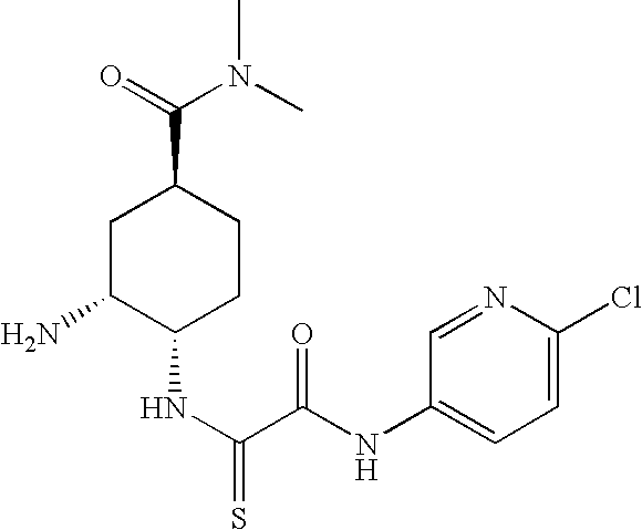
C1C(N)C(NC(=S)C(NC2=CC=C(Cl)N=C2)=O)CCC1C(=O)N(C)C
